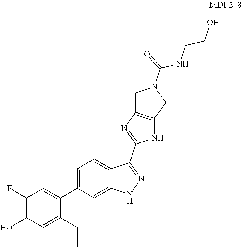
C1(F)=C(O)C=C(CC)C(C2=CC=C3C(=C2)NN=C3C2=NC3=C(N2)CN(C(=O)NCCO)C3)=C1
